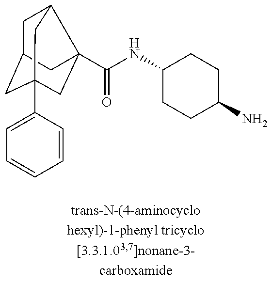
C1C2CC3(C4=CC=CC=C4)CC(C(NC4CCC(N)CC4)=O)(C1C3)C2
